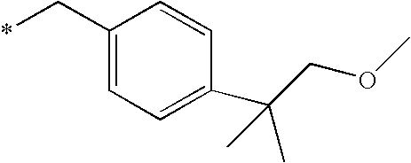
C1(C*)=CC=C(C(COC)(C)C)C=C1
